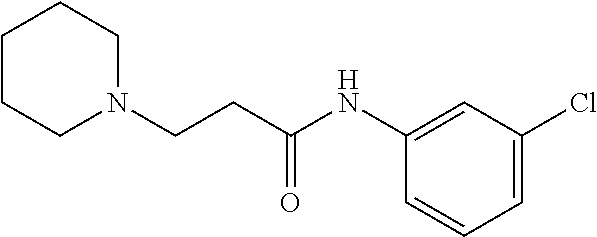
C1CCN(CCC(NC2=CC(Cl)=CC=C2)=O)CC1
